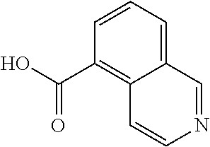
C(=O)(O)C1=C2C(=CC=C1)C=NC=C2
